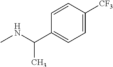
N(C)C(C)C1=CC=C([CF3])C=C1
